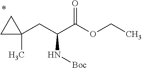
C1(CC(C(OCC)=O)N[Boc])(C)CC1
